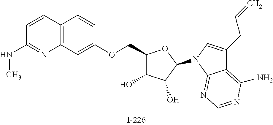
C1(COC2=CC3=C(C=C2)C=CC(NC)=N3)C(O)C(O)C(N2C=C(CC=C)C3=C(N)N=CN=C32)O1
